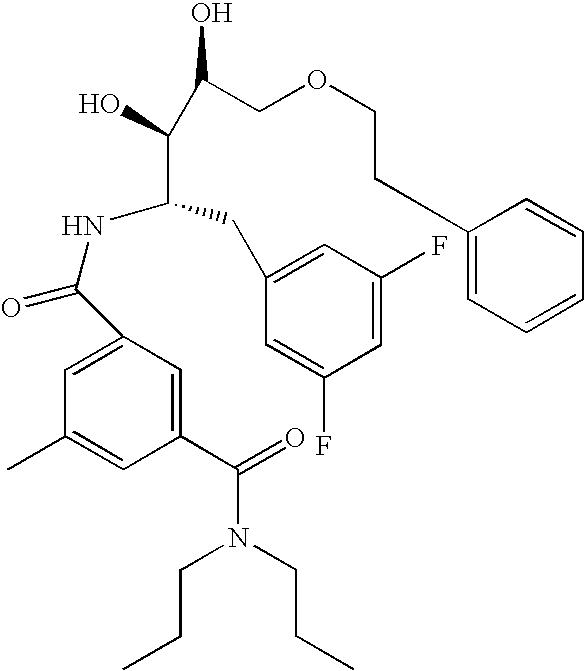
C1(C(=O)N(CCC)CCC)=CC(C(NC(C(O)C(COCCC2=CC=CC=C2)O)CC2=CC(F)=CC(F)=C2)=O)=CC(C)=C1
